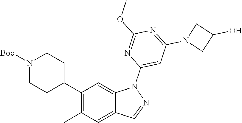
C1(C2CCN([Boc])CC2)=C(C)C=C2C(=C1)N(C1=CC(N3CC(O)C3)=NC(OC)=N1)N=C2
